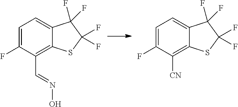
C1=C(F)C(C=NO)=C2C(=C1)C(F)(F)C(F)(F)S2.C1=C(F)C([CN])=C2C(=C1)C(F)(F)C(F)(F)S2
